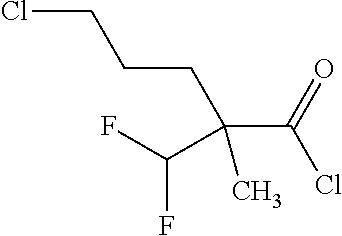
ClCCCC(C(Cl)=O)(C)C(F)F
